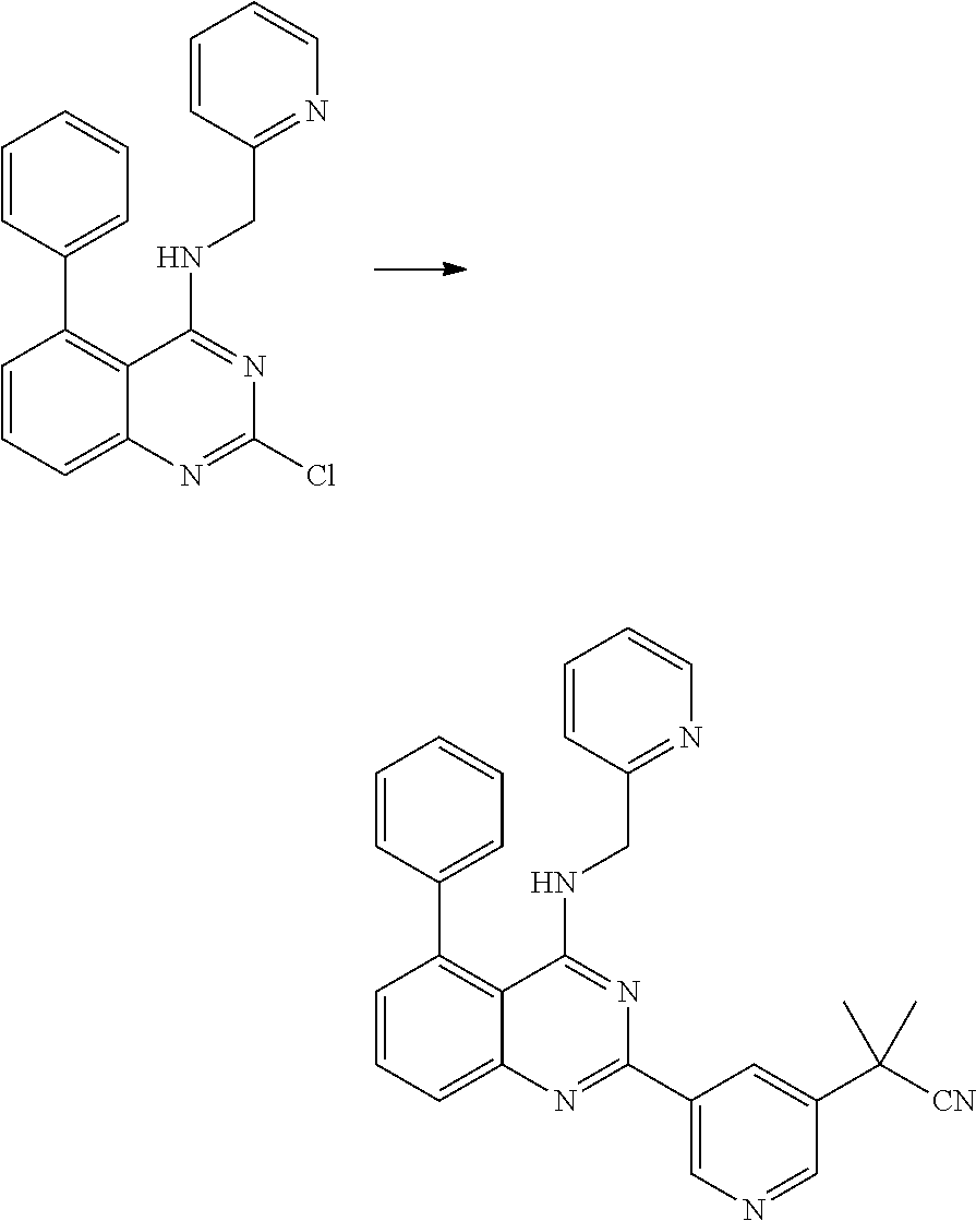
C1=CC=C2C(=C1C1=CC=CC=C1)C(NCC1=NC=CC=C1)=NC(Cl)=N2.C1=CC=C2C(=C1C1=CC=CC=C1)C(NCC1=NC=CC=C1)=NC(C1=CN=CC(C([CN])(C)C)=C1)=N2
